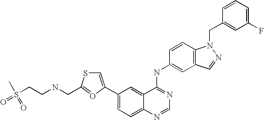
C1=NC2=CC=C(C3=CSC(CNCCS(=O)(C)=O)=O3)C=C2C(NC2=CC3=C(C=C2)N(CC2=CC(F)=CC=C2)N=C3)=N1
